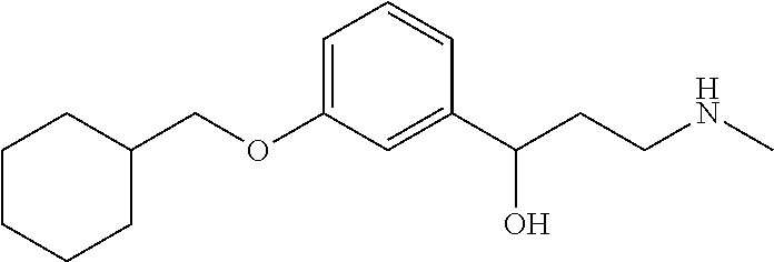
C1CCCC(COC2=CC=CC(C(CCNC)O)=C2)C1
